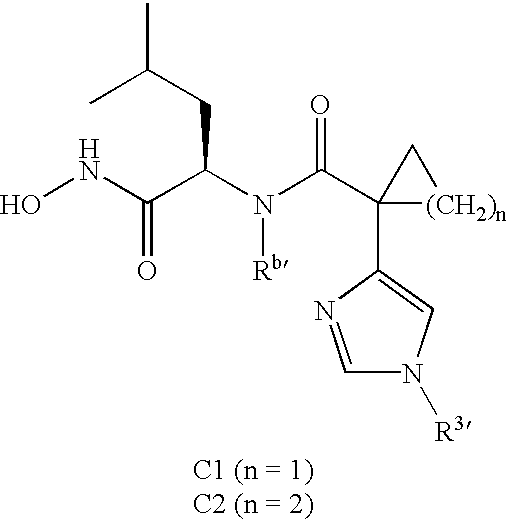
ONC(C(N(C(C1(C2=CN([R3])C=N2)[(CH2)n]C1)=O)[Rb])CC(C)C)=O
